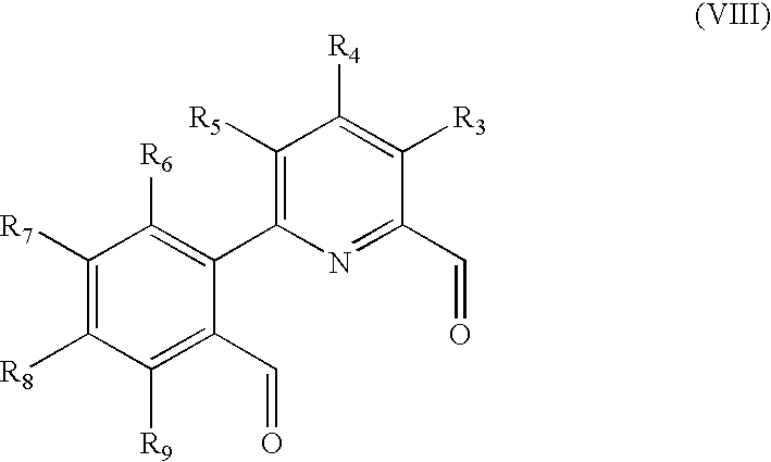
C1([R5])=C(C2=C([R6])C([R7])=C([R8])C([R9])=C2C=O)N=C(C=O)C([R3])=C1[R4]
